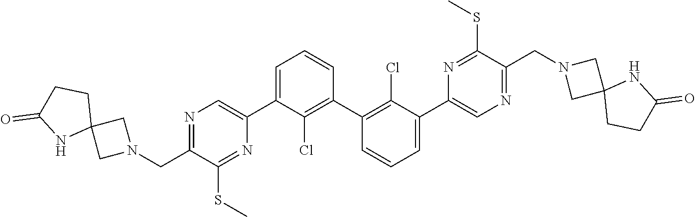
N1=C(CN2CC3(C2)CCC(=O)N3)C(SC)=NC(C2=CC=CC(C3=C(Cl)C(C4=CN=C(CN5CC6(C5)CCC(=O)N6)C(SC)=N4)=CC=C3)=C2Cl)=C1
